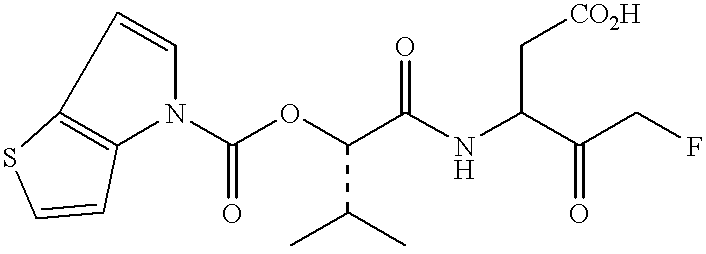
C(OC(C(NC(C(CF)=O)C[CO2H])=O)C(C)C)(=O)N1C2=C(C=C1)SC=C2
